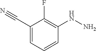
C1(C#N)=CC=CC(NN)=C1F
